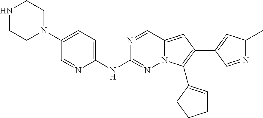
N1CCN(C2=CC=C(NC3=NN4C(=CC(C5=CC(C)N=C5)=C4C4=CCCC4)C=N3)N=C2)CC1
